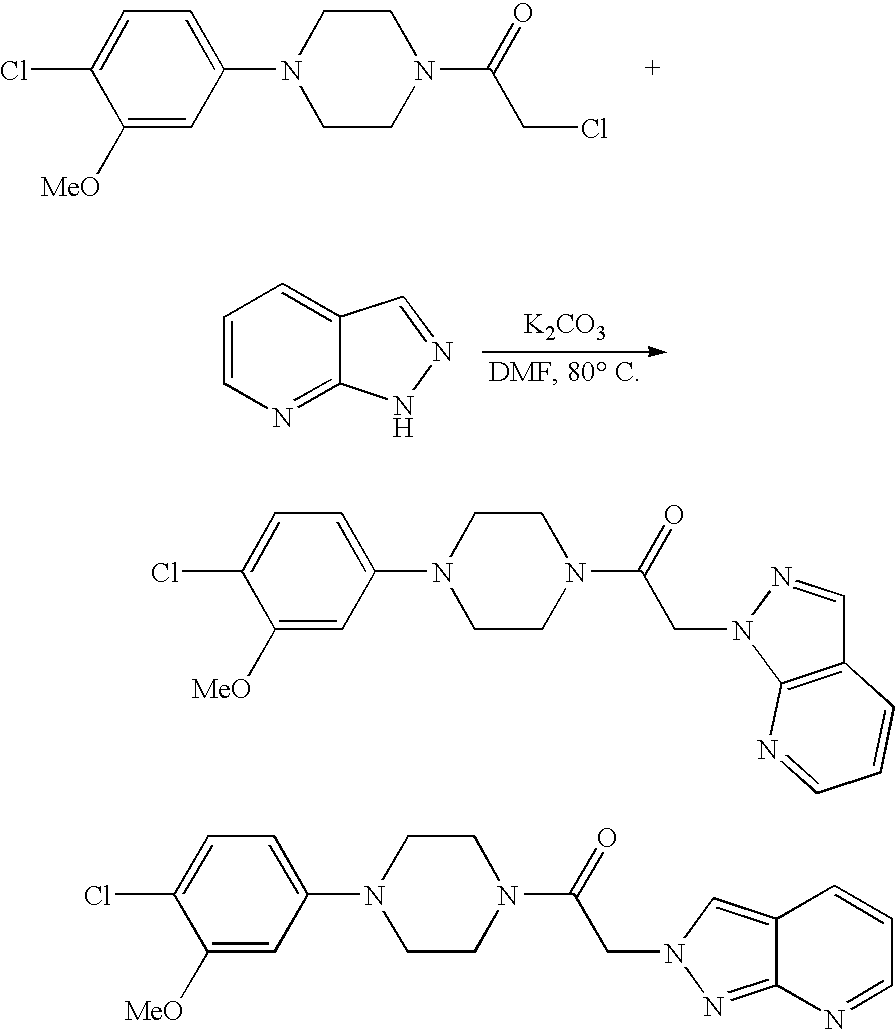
C1=C(Cl)C([MeO])=CC(N2CCN(C(=O)CN3N=CC4=C3N=CC=C4)CC2)=C1.C1=C(Cl)C([MeO])=CC(N2CCN(C(=O)CN3C=C4C(=N3)N=CC=C4)CC2)=C1.C1=C(Cl)C([MeO])=CC(N2CCN(C(=O)CCl)CC2)=C1.[K2CO3].C1=CN=C2C(=C1)C=NN2
